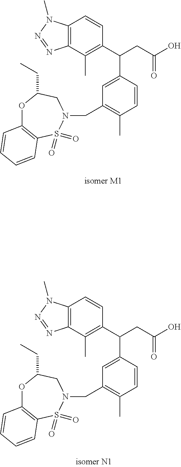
C12=C(C(C)=C(C(CC(O)=O)C3=CC(CN4CC(CC)OC5=C(S4(=O)=O)C=CC=C5)=C(C)C=C3)C=C1)N=NN2C.C12=C(C(C)=C(C(CC(O)=O)C3=CC(CN4CC(CC)OC5=C(S4(=O)=O)C=CC=C5)=C(C)C=C3)C=C1)N=NN2C
